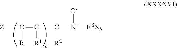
[Z]C(=C(C(=[N+]([O-])[R6Xb])[R2])[R1])[R]
